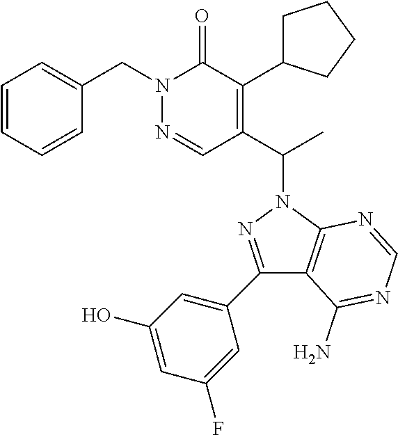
C(N1N=CC(C(C)N2N=C(C3=CC(O)=CC(F)=C3)C3=C2N=CN=C3N)=C(C2CCCC2)C1=O)C1=CC=CC=C1
